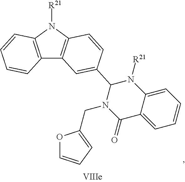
C12=C(N([R21])C3=C1C=C(C1N(CC4=CC=CO4)C(=O)C4=CC=CC=C4N1[R21])C=C3)C=CC=C2
